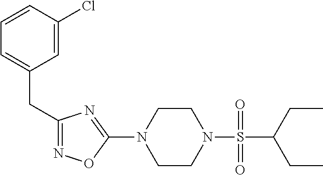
N1=C(CC2=CC=CC(Cl)=C2)N=C(N2CCN(S(=O)(C(CC)CC)=O)CC2)O1
